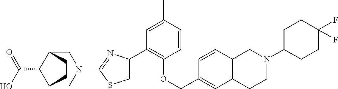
C1(C2=CSC(N3CC4C(C(O)=O)C(C3)CC4)=N2)=C(OCC2=CC3=C(C=C2)CN(C2CCC(F)(F)CC2)CC3)C=CC(C)=C1
